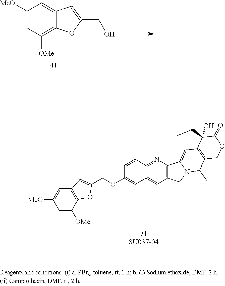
C1([MeO])=CC([OMe])=C2C(=C1)C=C(CO)O2.C1=C([OMe])C2=C(C=C1[MeO])C=C(COC1=CC3=CC4=C(N=C3C=C1)C1=CC3=C(C(C)N1C4)COC(=O)C3(O)CC)O2
